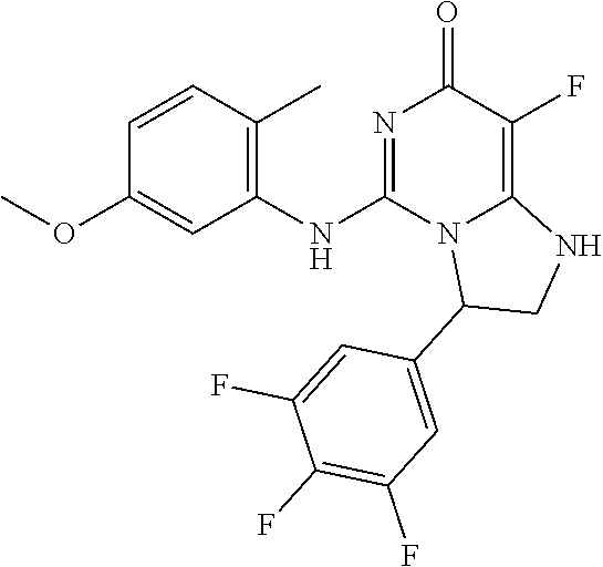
C1=CC(C)=C(NC2=NC(=O)C(F)=C3N2C(C2=CC(F)=C(F)C(F)=C2)CN3)C=C1OC
